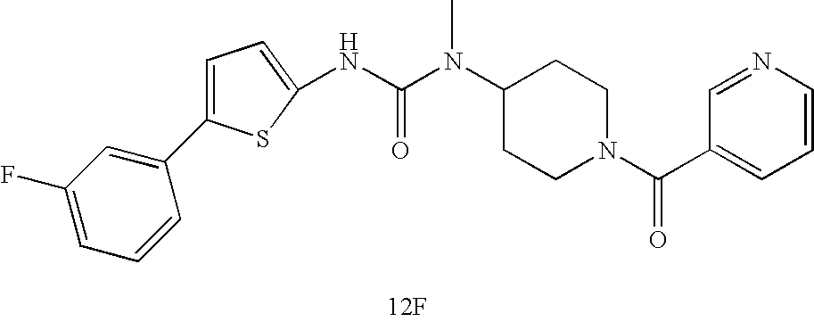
[12F].C1=CC(C2=CC=C(NC(N(C3CCN(C(=O)C4=CC=CN=C4)CC3)C)=O)S2)=CC(F)=C1
